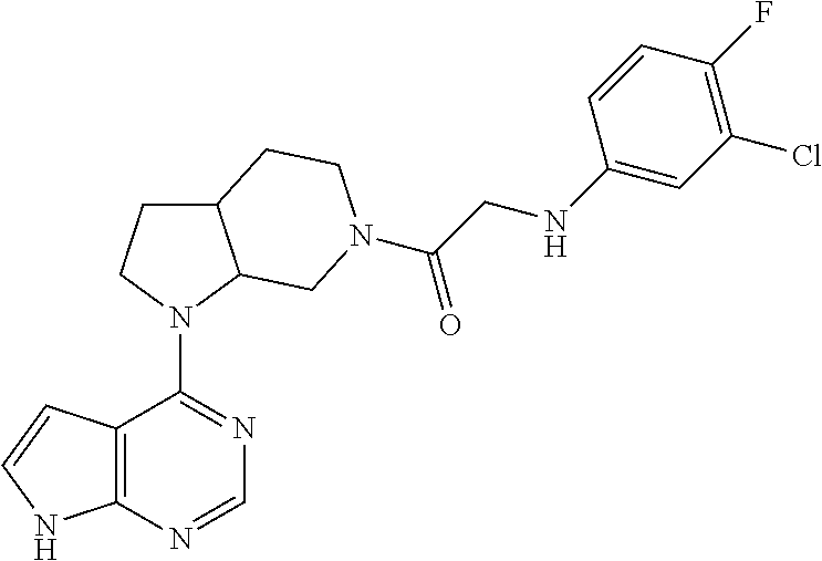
C12=C(N=CN=C1N1C3C(CC1)CCN(C(CNC1=CC(Cl)=C(F)C=C1)=O)C3)NC=C2
